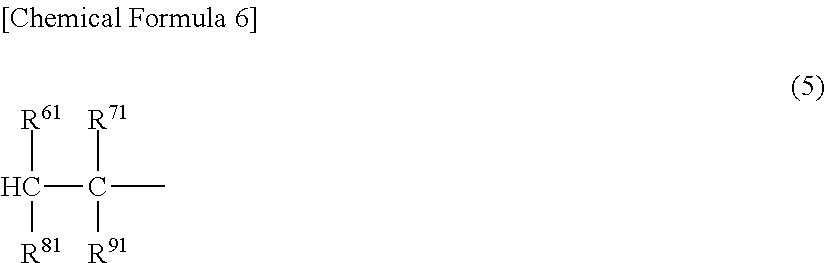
C(C([R61])[R81])([R71])([R91])C
